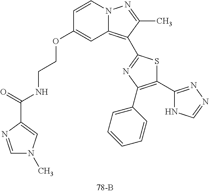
C1=CN2C(=C(C3=NC(C4=CC=CC=C4)=C(C4=NN=CN4)S3)C(C)=N2)C=C1OCCNC(C1=CN(C)C=N1)=O
